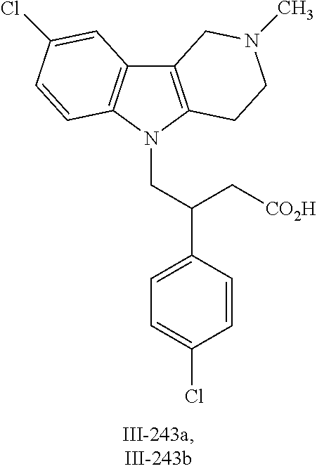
C12=C(N(CC(C3=CC=C(Cl)C=C3)C[CO2H])C3=C1C=C(Cl)C=C3)CCN(C)C2
